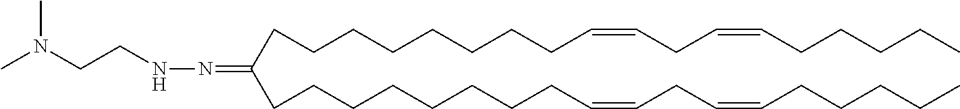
C(CCCCCCC=CCC=CCCCCC)CC(CCCCCCCCC=CCC=CCCCCC)=NNCCN(C)C
